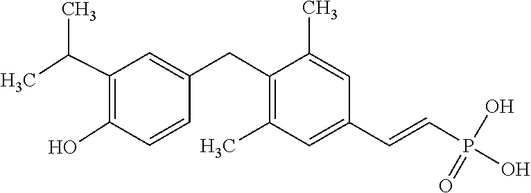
OP(O)(=O)C=CC1=CC(C)=C(CC2=CC(C(C)C)=C(O)C=C2)C(C)=C1
